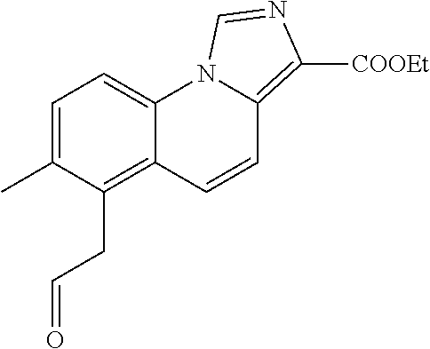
C1=C(C)C(CC=O)=C2C(=C1)N1C(=C([COOEt])N=C1)C=C2
